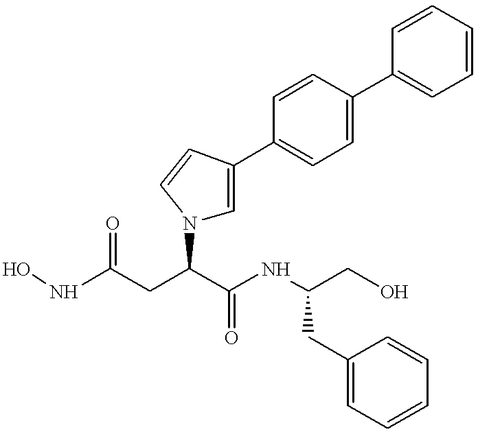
N1(C(CC(NO)=O)C(NC(CO)CC2=CC=CC=C2)=O)C=C(C2=CC=C(C3=CC=CC=C3)C=C2)C=C1
